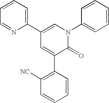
C1(C2=CC=CC=N2)=CN(C2=CC=CC=C2)C(=O)C(C2=C([NC])C=CC=C2)=C1
